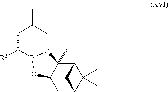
CC(C)CC([R3])B1OC2(C)C3C(C)(C)C(CC2O1)C3
